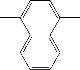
C1(C)=CC=C(C)C2=CC=CC=C12
